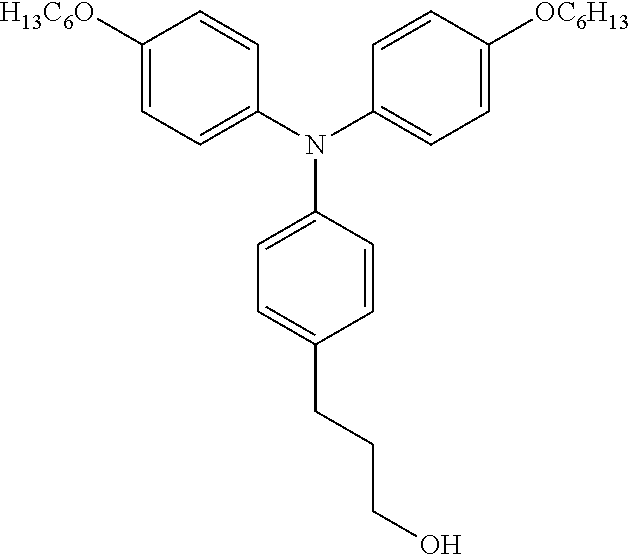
C1([H13C6O])=CC=C(N(C2=CC=C([OC6H13])C=C2)C2=CC=C(CCCO)C=C2)C=C1
